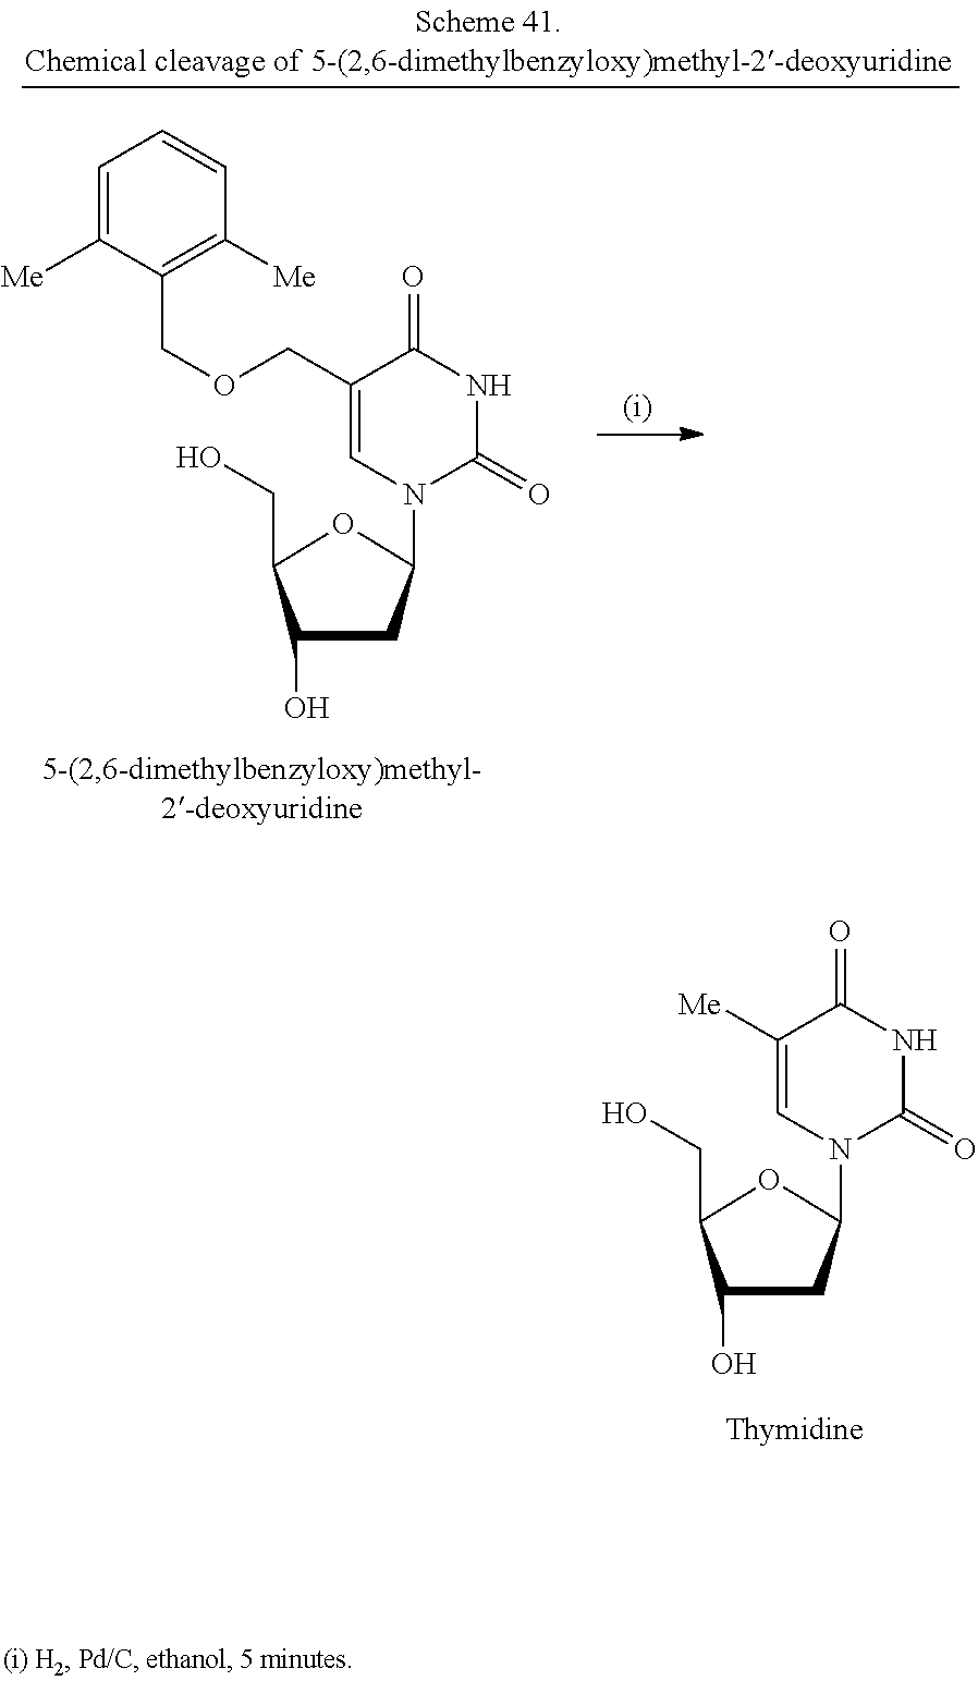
C1(O)CC(N2C=C([Me])C(=O)NC2=O)OC1CO.C1(O)CC(N2C=C(COCC3=C([Me])C=CC=C3[Me])C(=O)NC2=O)OC1CO
